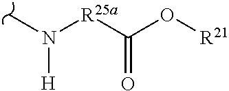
CN([R25a]C(O[R21])=O)[H]
